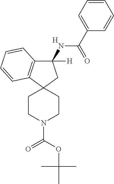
[H].C1(NC(=O)C2=CC=CC=C2)([H])C2=C(C3(C1)CCN(C(OC(C)(C)C)=O)CC3)C=CC=C2
